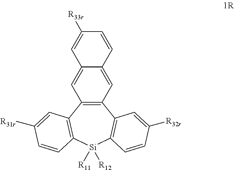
C12=C(C3=C([Si]([R11])([R12])C4=C1C=C([R32r])C=C4)C=CC([R31r])=C3)C=C1C(=C2)C=CC([R33r])=C1
